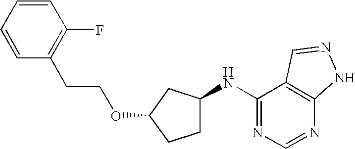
C1=CC=CC(F)=C1CCOC1CCC(NC2=NC=NC3=C2C=NN3)C1
